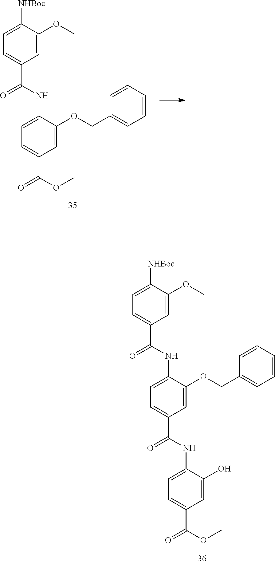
C1=C([NHBoc])C(OC)=CC(C(=O)NC2=CC=C(C(=O)OC)C=C2OCC2=CC=CC=C2)=C1.C1=C([NHBoc])C(OC)=CC(C(=O)NC2=CC=C(C(=O)NC3=CC=C(C(=O)OC)C=C3O)C=C2OCC2=CC=CC=C2)=C1
